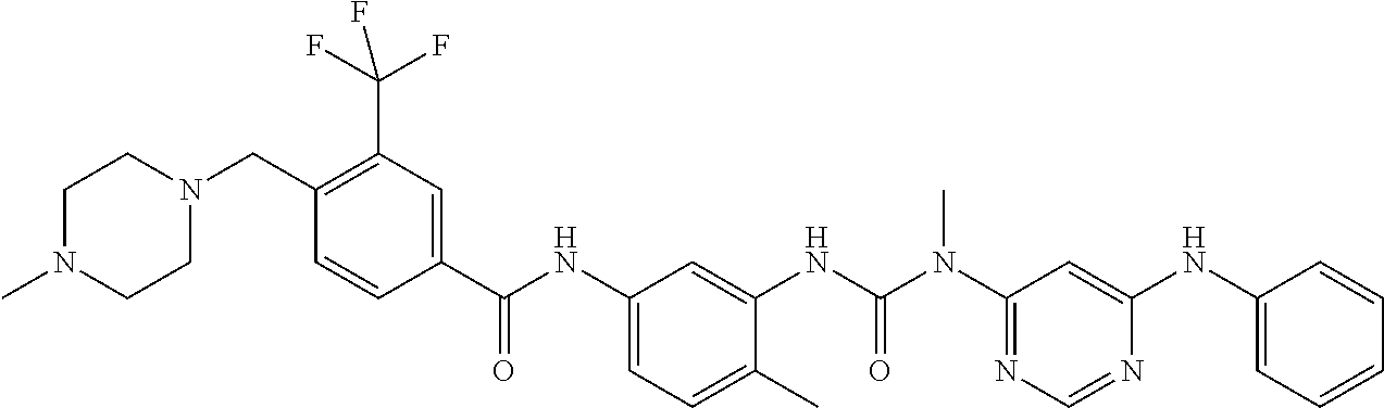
C1(CN2CCN(C)CC2)=C(C(F)(F)F)C=C(C(NC2=CC=C(C)C(NC(N(C3=NC=NC(NC4=CC=CC=C4)=C3)C)=O)=C2)=O)C=C1
